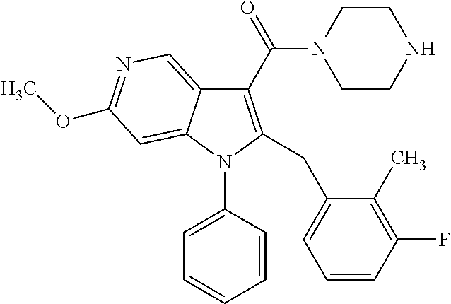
C1(C(=O)N2CCNCC2)=C(CC2=CC=CC(F)=C2C)N(C2=CC=CC=C2)C2=CC(OC)=NC=C12
